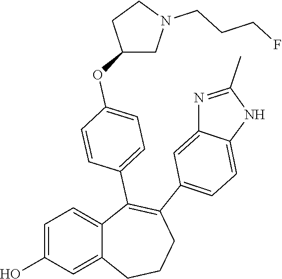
C1=C(O)C=C2C(=C1)C(C1=CC=C(OC3CN(CCCF)CC3)C=C1)=C(C1=CC=C3C(=C1)N=C(C)N3)CCC2
